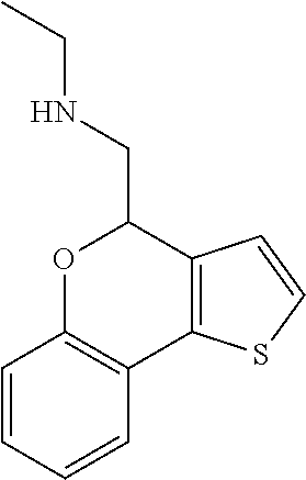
C12=C(C=CS1)C(CNCC)OC1=C2C=CC=C1
